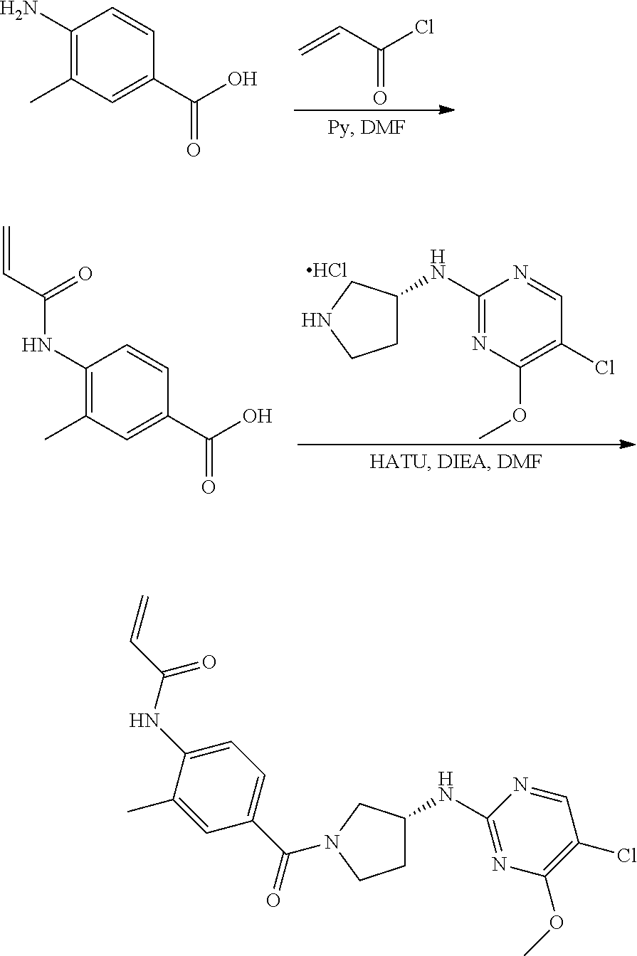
C1(N)=C(C)C=C(C(=O)O)C=C1.C=CC(Cl)=O.C1C(NC2=NC(OC)=C(Cl)C=N2)CNC1.Cl.C1(NC(=O)C=C)=C(C)C=C(C(=O)O)C=C1.C1C(NC2=NC(OC)=C(Cl)C=N2)CN(C(C2=CC=C(NC(C=C)=O)C(C)=C2)=O)C1
